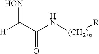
[H]C(C(N[(CH2)n][R])=O)=[HON]
